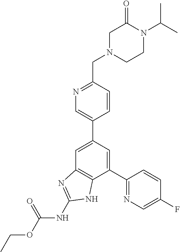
C1(C2=NC=C(F)C=C2)=CC(C2=CN=C(CN3CCN(C(C)C)C(=O)C3)C=C2)=CC2=C1NC(NC(OCC)=O)=N2
